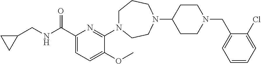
C1(C(NCC2CC2)=O)=CC=C(OC)C(N2CCCN(C3CCN(CC4=CC=CC=C4Cl)CC3)CC2)=N1
